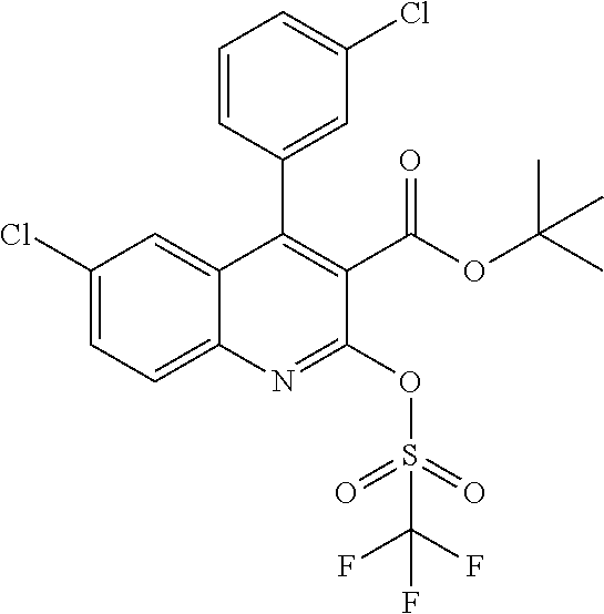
C1(Cl)=CC=C2C(=C1)C(C1=CC(Cl)=CC=C1)=C(C(OC(C)(C)C)=O)C(OS(=O)(=O)C(F)(F)F)=N2
